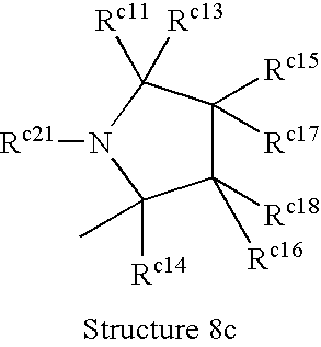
C1([Rc18])([Rc16])C([Rc15])([Rc17])C([Rc11])([Rc13])N([Rc21])C1(C)[Rc14]
